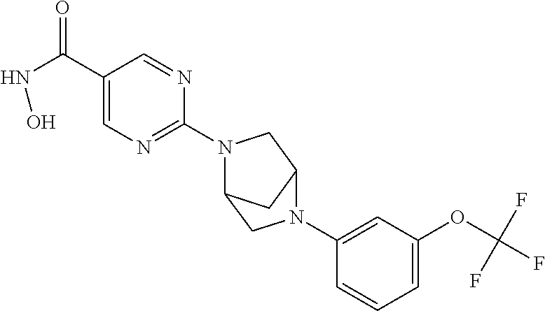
C1=C(OC(F)(F)F)C=C(N2C3CC(N(C4=NC=C(C(NO)=O)C=N4)C3)C2)C=C1
